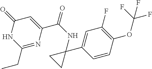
C1(=O)NC(CC)=NC(C(NC2(C3=CC(F)=C(OC(F)(F)F)C=C3)CC2)=O)=C1
